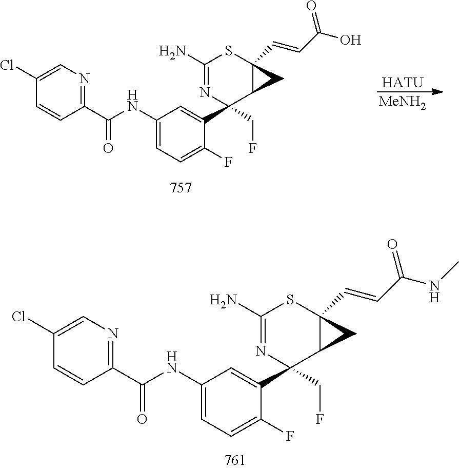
C1(C(NC2=CC=C(F)C(C3(CF)C4C(C=CC(NC)=O)(SC(N)=N3)C4)=C2)=O)=NC=C(Cl)C=C1.C1(C(NC2=CC=C(F)C(C3(CF)C4C(C=CC(O)=O)(SC(N)=N3)C4)=C2)=O)=NC=C(Cl)C=C1.[HATU].[MeNH2]
